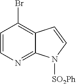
C1=CN=C2C(=C1Br)C=CN2[SO2Ph]
